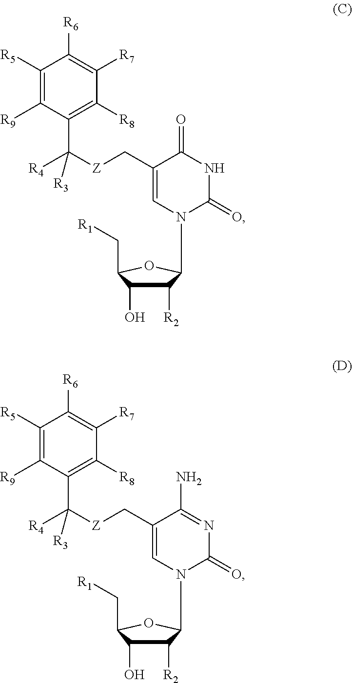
C1([R2])C(O)C(C[R1])OC1N1C(=O)NC(=O)C(C[Z]C([R4])(C2=C([R8])C([R7])=C([R6])C([R5])=C2[R9])[R3])=C1.C1([R2])C(O)C(C[R1])OC1N1C(=O)N=C(N)C(C[Z]C([R4])(C2=C([R8])C([R7])=C([R6])C([R5])=C2[R9])[R3])=C1
